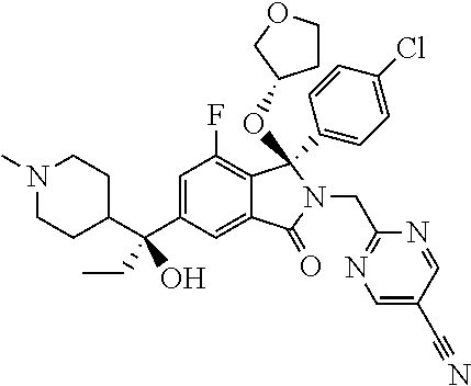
C1(C(C2=CC(F)=C3C(=C2)C(=O)N(CC2=NC=C(C#N)C=N2)C3(OC2CCOC2)C2=CC=C(Cl)C=C2)(CC)O)CCN(C)CC1
